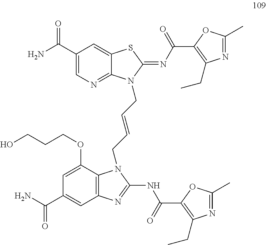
C1(C(N)=O)=CN=C2C(=C1)SC(=NC(C1=C(CC)N=C(C)O1)=O)N2CC=CCN1C2=C(N=C1NC(C1=C(CC)N=C(C)O1)=O)C=C(C(N)=O)C=C2OCCCO
